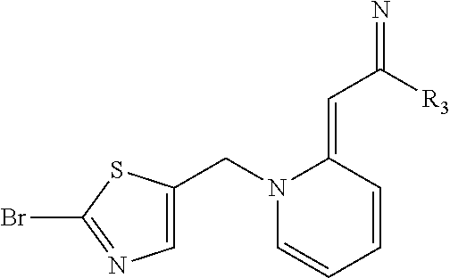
C1=CC=CC(=CC([R3])=N)N1CC1=CN=C(Br)S1
